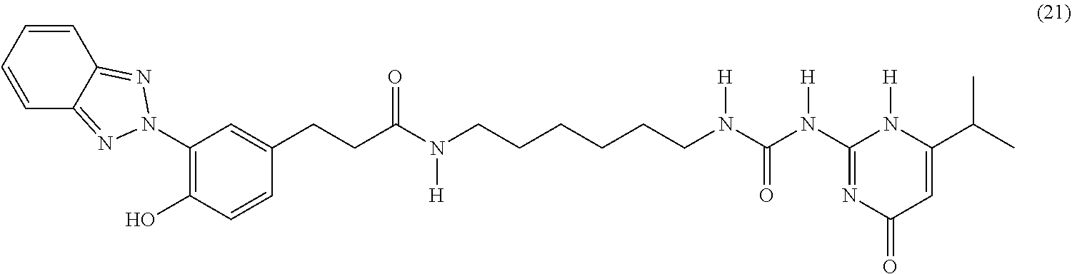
C(C(N(CCCCCCN(C(N(C1=NC(=O)C=C(C(C)C)N1[H])[H])=O)[H])[H])=O)CC1=CC(N2N=C3C=CC=CC3=N2)=C(O)C=C1
